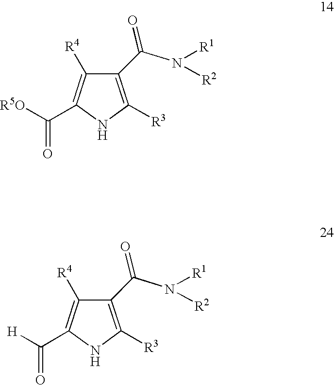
C1(C([R5O])=O)=C([R4])C(C(N([R1])[R2])=O)=C([R3])N1.C1(C([H])=O)=C([R4])C(C(N([R1])[R2])=O)=C([R3])N1
